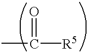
C([R5])(C)=O
